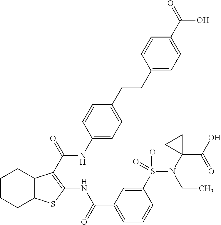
C1CCC2=C(C1)C(C(=O)NC1=CC=C(CCC3=CC=C(C(=O)O)C=C3)C=C1)=C(NC(C1=CC=CC(S(N(C3(C(O)=O)CC3)CC)(=O)=O)=C1)=O)S2
